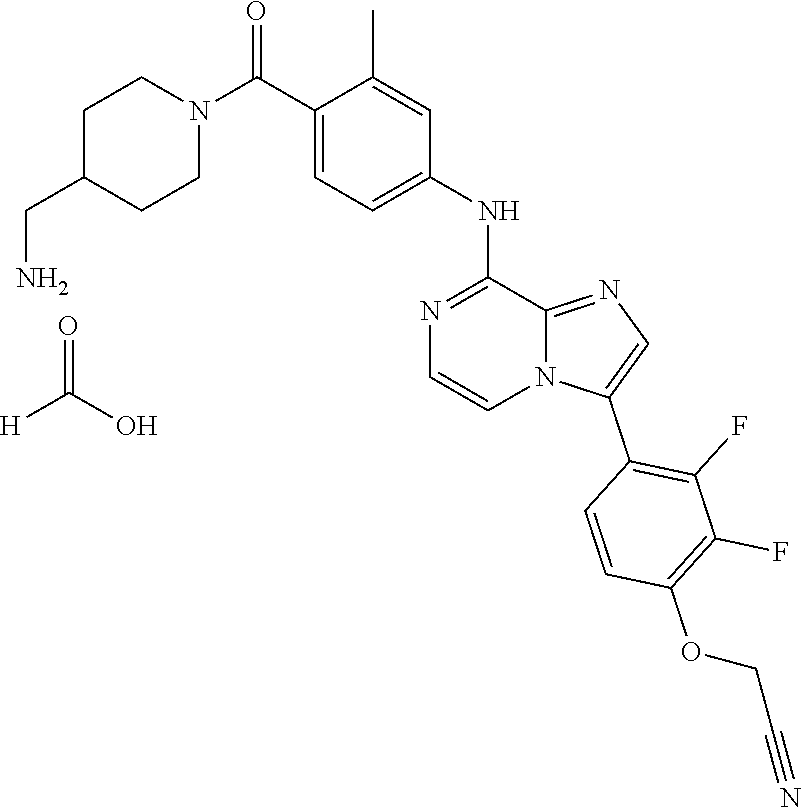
C1C(CN)CCN(C(C2=CC=C(NC3=NC=CN4C3=NC=C4C3=C(F)C(F)=C(OCC#N)C=C3)C=C2C)=O)C1.[H]C(O)=O
